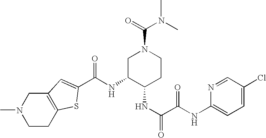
C(NC1C(NC(=O)C(NC2=CC=C(Cl)C=N2)=O)CCN(C(=O)N(C)C)C1)(=O)C1=CC2=C(S1)CCN(C)C2
